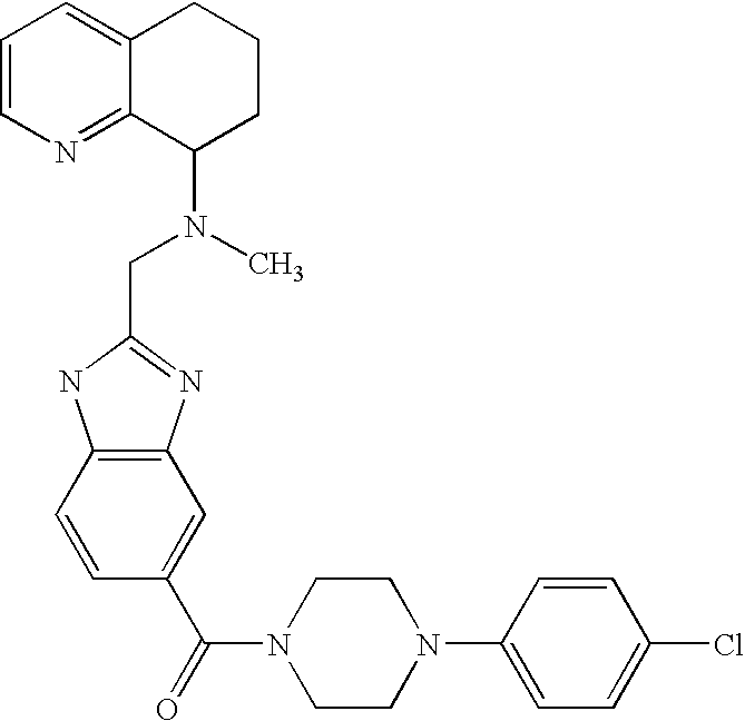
C1=CN=C2C(=C1)CCCC2N(CC1=NC2=C(N1)C=CC(C(N1CCN(C3=CC=C(Cl)C=C3)CC1)=O)=C2)C
